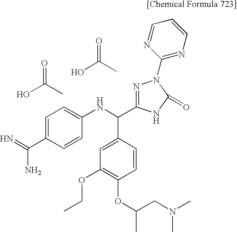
OC(C)=O.C1=C(C(N)=N)C=CC(NC(C2=CC(OCC)=C(OC(C)CN(C)C)C=C2)C2=NN(C3=NC=CC=N3)C(=O)N2)=C1.OC(C)=O
